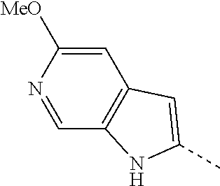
C1([MeO])=CC2=C(C=N1)NC(C)=C2
